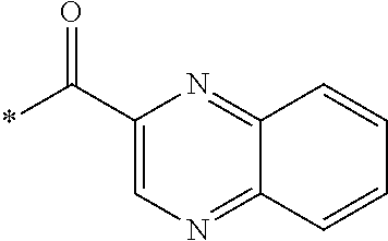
C1=CC2=NC=C(C(*)=O)N=C2C=C1
